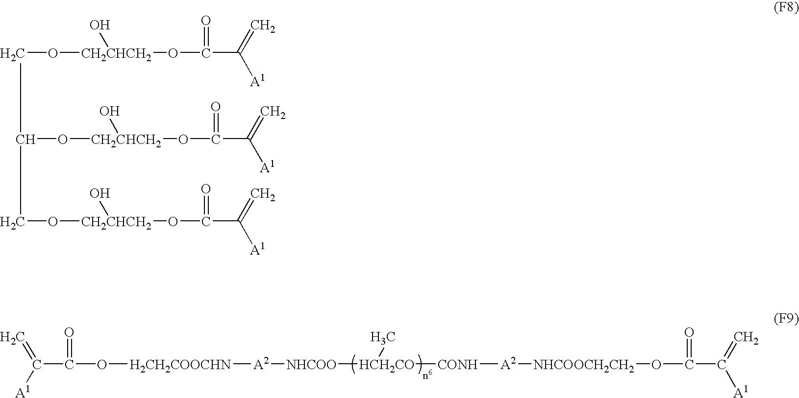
C(C(O[H2CH2COOCHN][A2][NHCOO][HCH2CO]([CONH][A2][NHCOOCH2CH2]OC(C([A1])=C)=O)C)=O)([A1])=C.C(O[CH2CHCH2](OC(C([A1])=C)=O)O)C(CO[CH2CHCH2](OC(C([A1])=C)=O)O)O[CH2CHCH2](OC(C([A1])=C)=O)O
